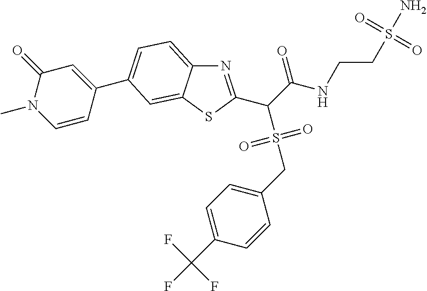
N1=C(C(C(NCCS(N)(=O)=O)=O)S(=O)(=O)CC2=CC=C(C(F)(F)F)C=C2)SC2=CC(C3=CC(=O)N(C)C=C3)=CC=C12
